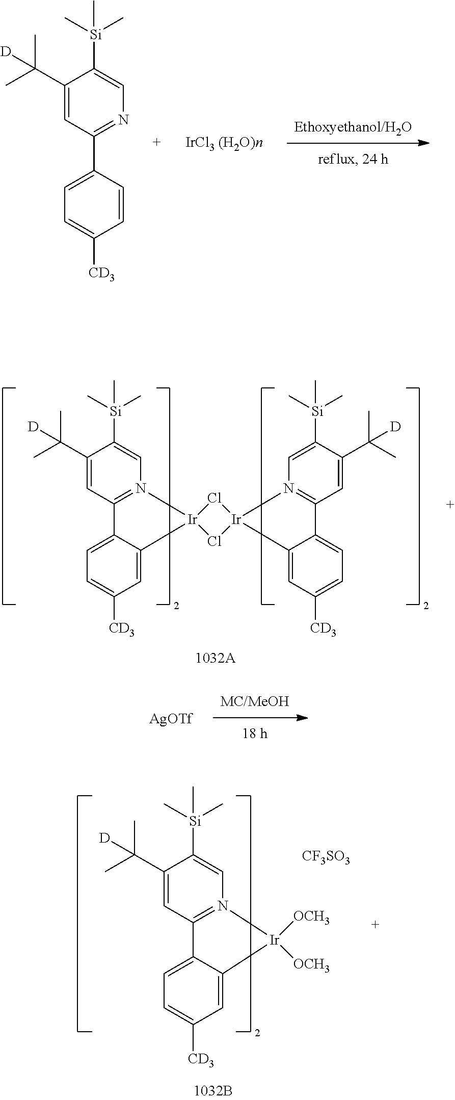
[AgOTf].C1(C(C)(C)[D])=CC(C2=CC=C([CD3])C=C2)=NC=C1[Si](C)(C)C.C1(C(C)([D])C)=CC2=N(C=C1[Si](C)(C)C)[Ir]1(C3=CC([CD3])=CC=C23)Cl[Ir]2(Cl1)N1=C(C=C(C(C)([D])C)C([Si](C)(C)C)=C1)C1=CC=C([CD3])C=C12.C1(C(C)(C)[D])=CC2=N(C=C1[Si](C)(C)C)[Ir]([OCH3])([OCH3])C1=CC([CD3])=CC=C21.[CF3SO3]
